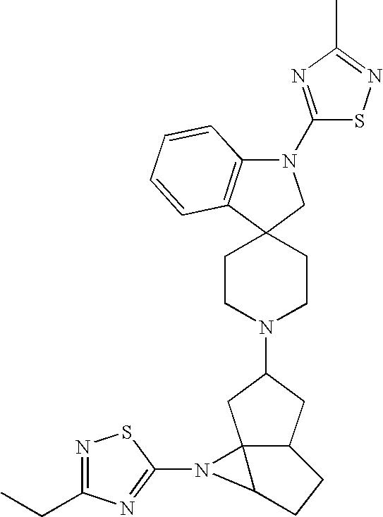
C12(CCN(C3CC45C(C3)CCC4N5C3=NC(CC)=NS3)CC1)CN(C1=NC(C)=NS1)C1=C2C=CC=C1
